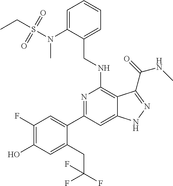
C1(N(C)S(CC)(=O)=O)=CC=CC=C1CNC1=C2C(=CC(C3=CC(F)=C(O)C=C3CC(F)(F)F)=N1)NN=C2C(=O)NC
